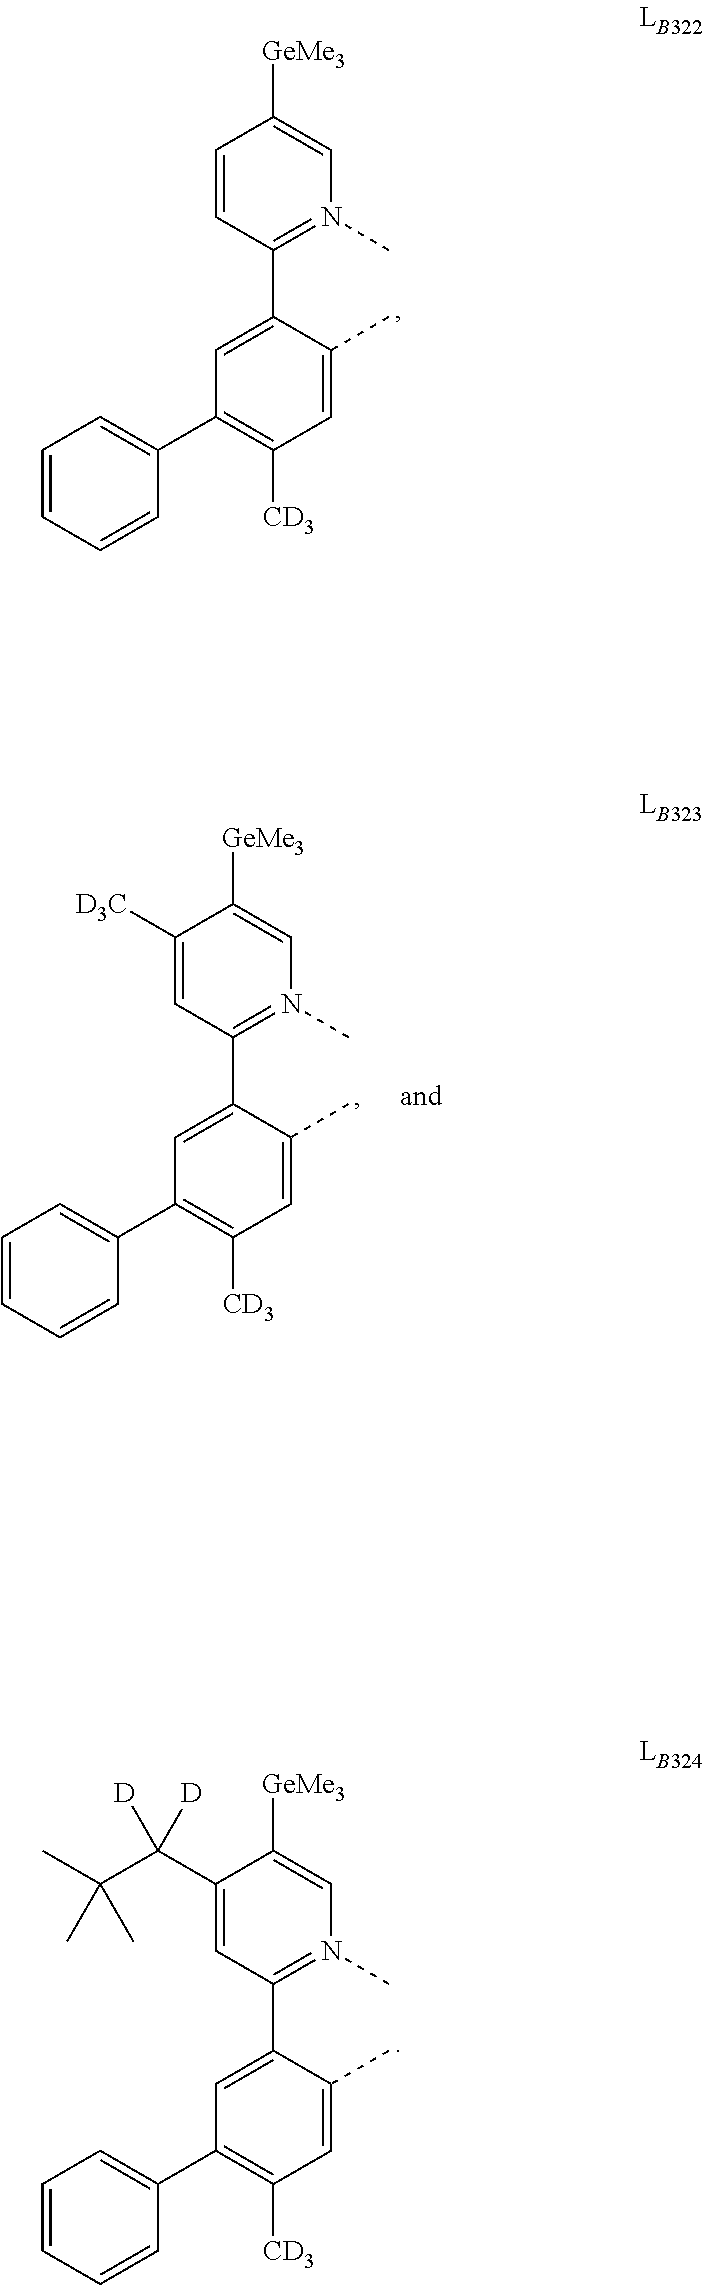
C1(C2=CC=CC=C2)=C([CD3])C=C(C)C(C2=N(C)C=C([GeMe3])C=C2)=C1.C1(C2=CC=CC=C2)=C([CD3])C=C(C)C(C2=N(C)C=C([GeMe3])C(C(C(C)(C)C)([D])[D])=C2)=C1.C1(C2=CC=CC=C2)=C([CD3])C=C(C)C(C2=N(C)C=C([GeMe3])C([D3C])=C2)=C1
